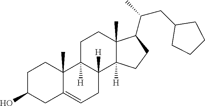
C1C(O)CC2=CCC3([H])C([H])(C2(C)C1)CCC1(C)C3([H])CCC1C(CC1CCCC1)C
